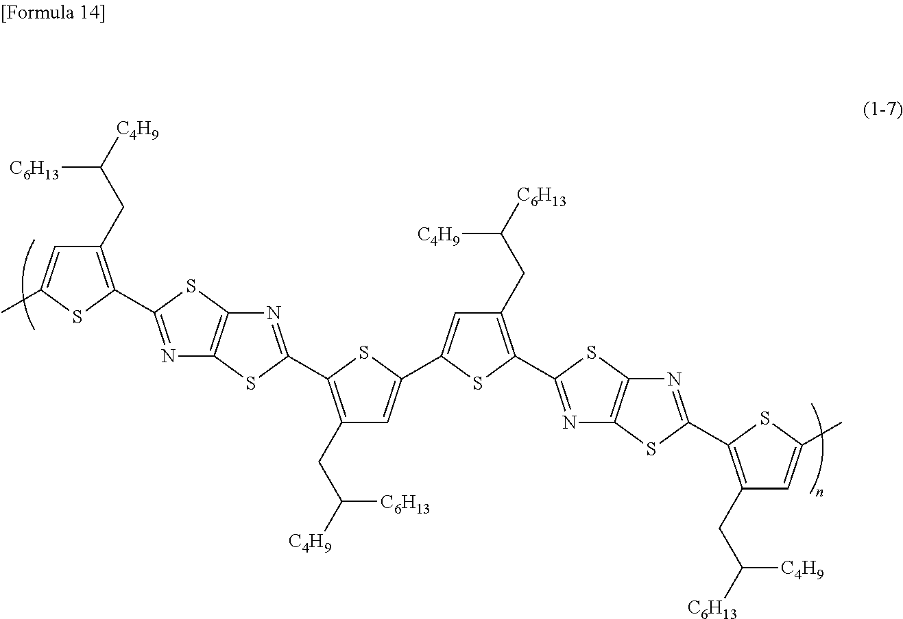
N1=C(C2=C(CC([C4H9])[C6H13])C=C(C)S2)SC2=C1SC(C1=C(CC([C4H9])[C6H13])C=C(C3=CC(CC([C6H13])[C4H9])=C(C4=NC5=C(S4)N=C(C4=C(CC([C6H13])[C4H9])C=C(C)S4)S5)S3)S1)=N2
